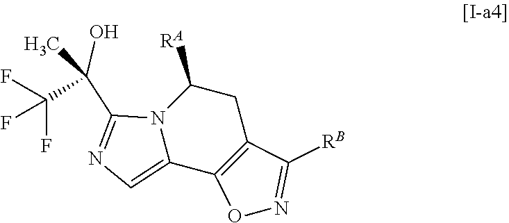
N12C(=CN=C1C(C(F)(F)F)(O)C)C1=C(CC2[RA])C([RB])=NO1
